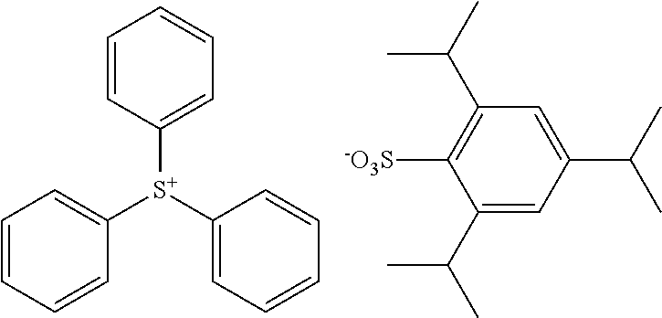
C1([S+](C2=CC=CC=C2)C2=CC=CC=C2)=CC=CC=C1.C1(C(C)C)=CC(C(C)C)=CC(C(C)C)=C1[-O3S]
